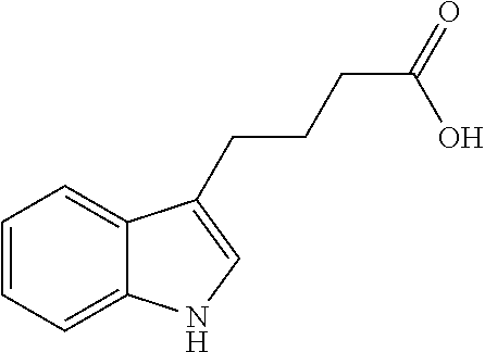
C1=CC=C2C(=C1)NC=C2CCCC(=O)O
